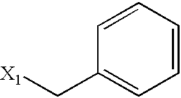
C1=CC=CC=C1C[X1]
